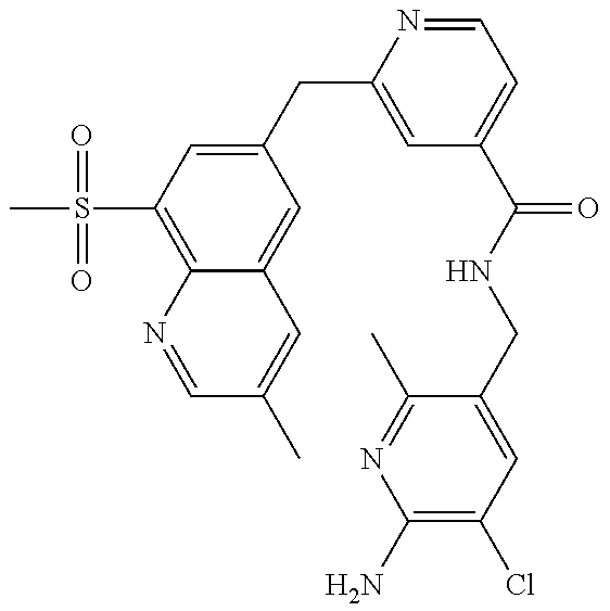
C12=C(S(C)(=O)=O)C=C(CC3=CC(C(NCC4=CC(Cl)=C(N)N=C4C)=O)=CC=N3)C=C1C=C(C)C=N2
